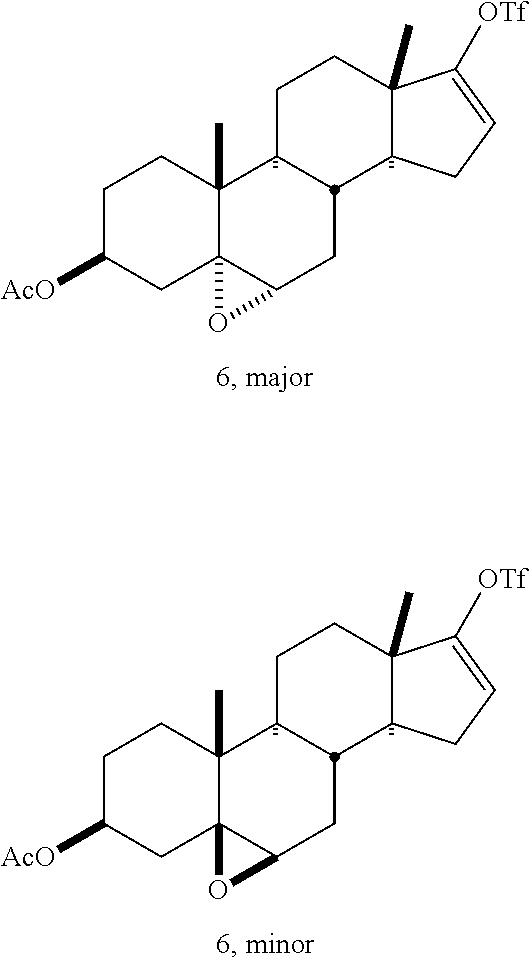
C1C([AcO])CC23C(C)(C1)C1CCC4(C)C([OTf])=CCC4C1CC2O3.C1C([AcO])CC23C(C)(C1)C1CCC4(C)C([OTf])=CCC4C1CC2O3
